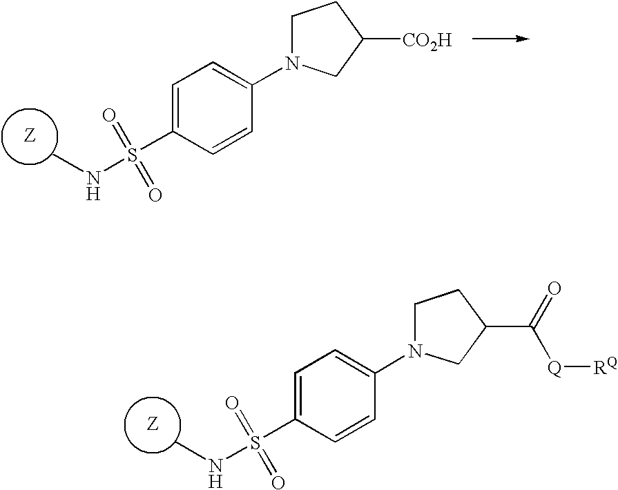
C1=C(S(NC)(=O)=O)C=CC(N2CCC(C(=O)[Q][RQ])C2)=C1.C1=C(S(NC)(=O)=O)C=CC(N2CCC([CO2H])C2)=C1
